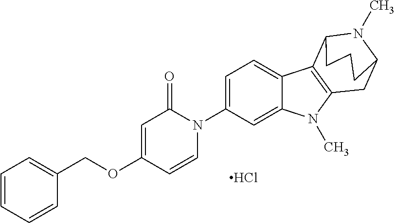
Cl.O(C1=CC(=O)N(C2=CC=C3C(=C2)N(C)C2=C3C3N(C)C(C2)CCC3)C=C1)CC1=CC=CC=C1
